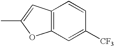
C12=C(C=C(C)O1)C=CC([CF3])=C2
